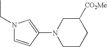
N1(CC)C=CC(N2CCCC([CO2Me])C2)=C1
